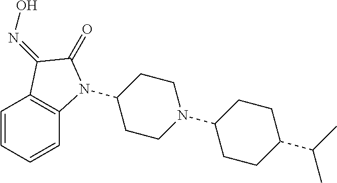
C1(N2C3=C(C=CC=C3)C(=NO)C2=O)CCN(C2CCC(C(C)C)CC2)CC1
